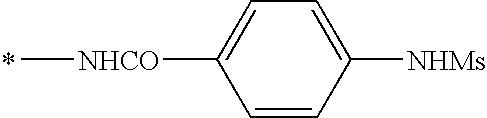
[NHCO](C)C1=CC=C([NHMs])C=C1
